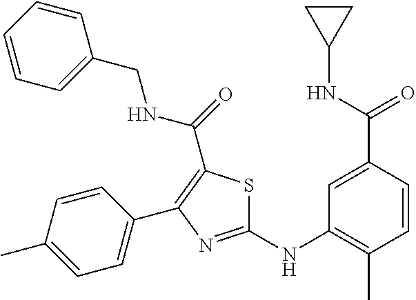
C1(NC2=C(C)C=CC(C(NC3CC3)=O)=C2)=NC(C2=CC=C(C)C=C2)=C(C(=O)NCC2=CC=CC=C2)S1
